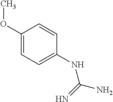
C1(NC(N)=N)=CC=C(OC)C=C1
